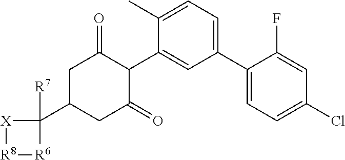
C1(C2=CC=C(Cl)C=C2F)=CC=C(C)C(C2C(=O)CC(C3([R7])[X][R8][R6]3)CC2=O)=C1
